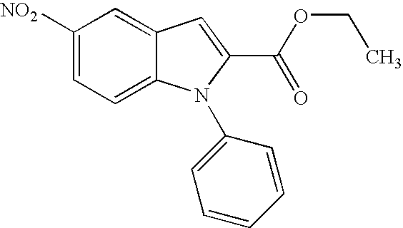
C1([NO2])=CC=C2C(=C1)C=C(C(OCC)=O)N2C1=CC=CC=C1
